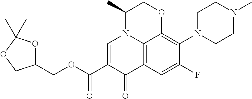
C1(COC(C2=CN3C4=C(C2=O)C=C(F)C(N2CCN(C)CC2)=C4OCC3C)=O)OC(C)(C)OC1
